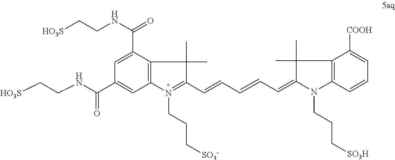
[HO3S]CCNC(C1=CC2=C(C(C(NCC[HO3S])=O)=C1)C(C)(C)C(C=CC=CC=C1C(C)(C)C3=C(N1CCC[SO3H])C=CC=C3[COOH])=N2CCC[SO3-])=O
